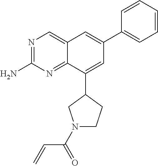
N1=C(N)N=C2C(=C1)C=C(C1=CC=CC=C1)C=C2C1CN(C(C=C)=O)CC1
